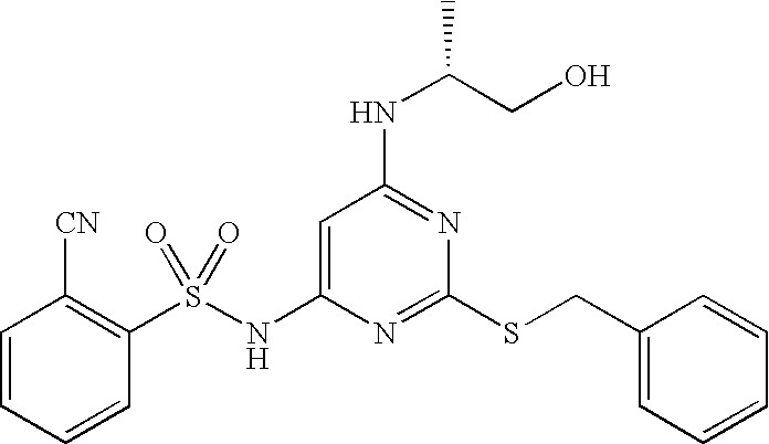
C1=C(NS(C2=C([CN])C=CC=C2)(=O)=O)N=C(SCC2=CC=CC=C2)N=C1NC(CO)C
